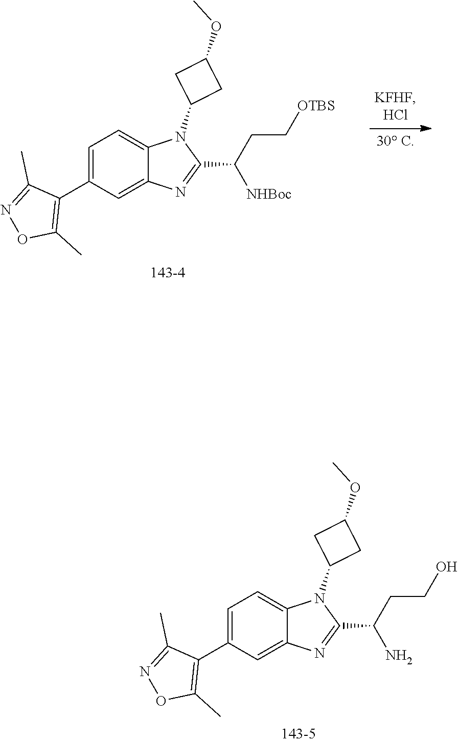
C1=C(C2=C(C)ON=C2C)C=C2C(=C1)N(C1CC(OC)C1)C(C(CCO)N)=N2.C1=C(C2=C(C)ON=C2C)C=C2C(=C1)N(C1CC(OC)C1)C(C(CC[OTBS])[NHBoc])=N2
